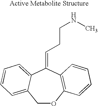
C1OC2=C(C(=CCCNC)C3=CC=CC=C13)C=CC=C2
